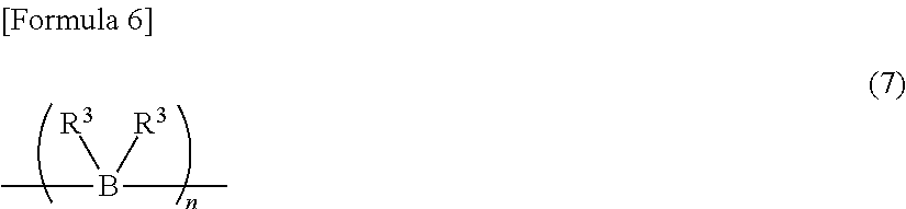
CB([R3])([R3])C
